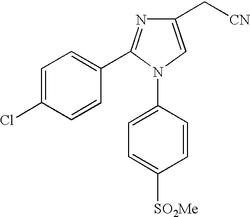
C1=C(Cl)C=CC(C2=NC(C[CN])=CN2C2=CC=C([SO2Me])C=C2)=C1
